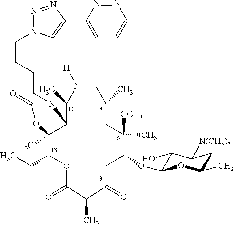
C(CCCN1C(=O)OC2(C)C(CC)OC(=O)C(C)C(=O)CC(OC3C(O)C([N(CH3)2])CC(C)O3)C([OCH3])(C)CC(C)CN([H])C(C)C12)N1N=NC(C2=CC=CN=N2)=C1
